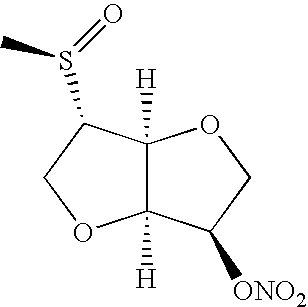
C12([H])C([H])(C(S(C)=O)CO1)OCC2[ONO2]
